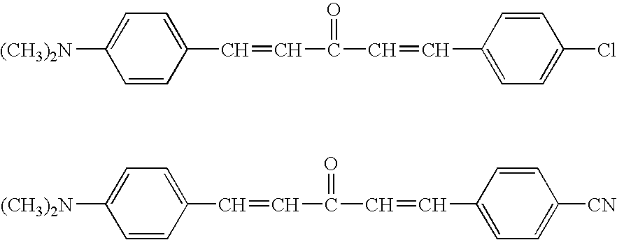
[(CH3)2N]C1=CC=C(C=CC(=O)C=CC2=CC=C(Cl)C=C2)C=C1.[(CH3)2N]C1=CC=C(C=CC(=O)C=CC2=CC=C([CN])C=C2)C=C1
